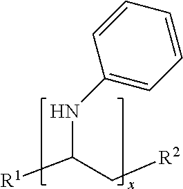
C(C[R2])(NC1=CC=CC=C1)[R1]
